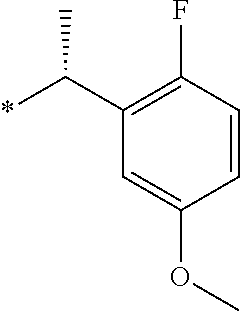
*C(C1=C(F)C=CC(OC)=C1)C
